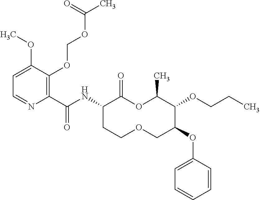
C1(C(NC2C(=O)OC(C)C(OCCC)C(OC3=CC=CC=C3)COCC2)=O)=C(OCOC(C)=O)C(OC)=CC=N1
